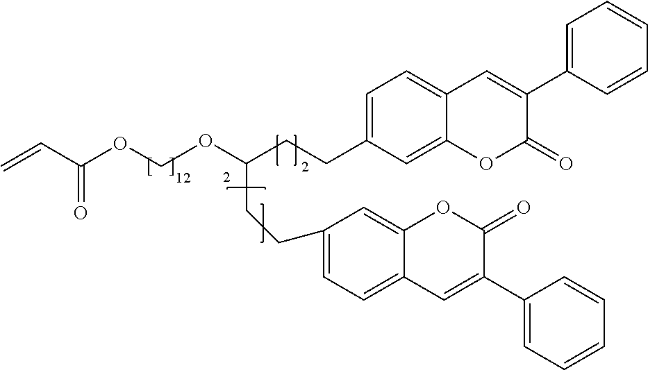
C1=C(CCC(CCC2=CC=C3C(=C2)OC(=O)C(C2=CC=CC=C2)=C3)OCOC(C=C)=O)C=C2C(=C1)C=C(C1=CC=CC=C1)C(=O)O2
